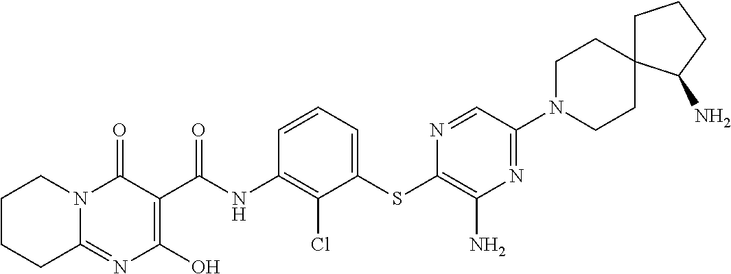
C12=NC(O)=C(C(NC3=C(Cl)C(SC4=C(N)N=C(N5CCC6(CC5)CCCC6N)C=N4)=CC=C3)=O)C(=O)N1CCCC2
